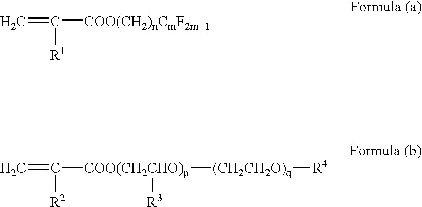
C=C([COO(CH2)nCmF2m+1])[R1].C=C([R2])[COO(CH2CHO)p]([R3])[(CH2CH2O)q][R4]
